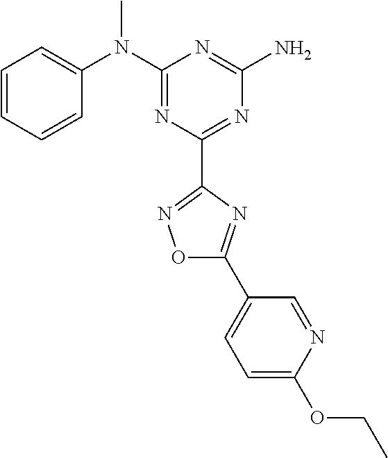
C1=CC=CC(N(C2=NC(C3=NOC(C4=CC=C(OCC)N=C4)=N3)=NC(N)=N2)C)=C1
